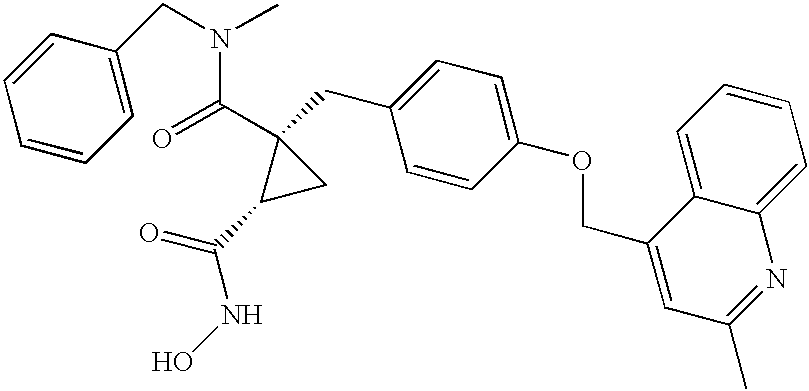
C1=CC=C(CN(C(C2(CC3=CC=C(OCC4=CC(C)=NC5=CC=CC=C45)C=C3)C(C(NO)=O)C2)=O)C)C=C1
